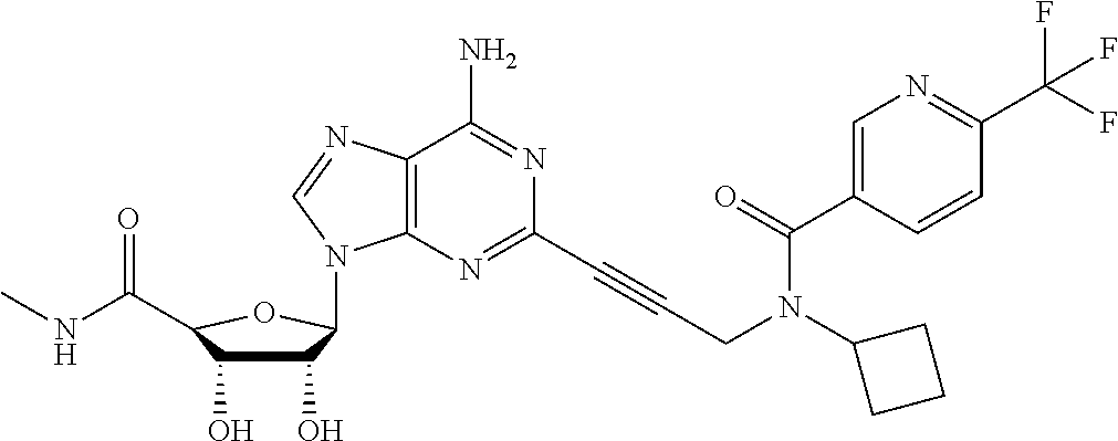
C12=C(N=C(C#CCN(C3CCC3)C(C3=CN=C(C(F)(F)F)C=C3)=O)N=C1N)N(C1C(O)C(O)C(C(=O)NC)O1)C=N2
